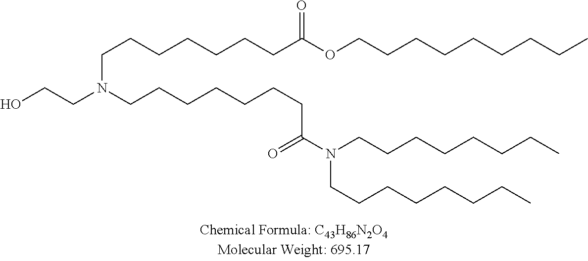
OCCN(CCCCCCCC(N(CCCCCCCC)CCCCCCCC)=O)CCCCCCCC(OCCCCCCCCC)=O
